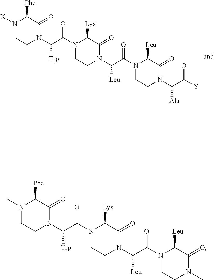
N1([X])CCN(C(C(=O)N2CCN(C(C(=O)N3CCN(C(C([Y])=O)[Ala])C(=O)C3[Leu])[Leu])C(=O)C2[Lys])[Trp])C(=O)C1[Phe].N1(C)CCN(C(C(=O)N2CCN(C(C(=O)N3CCN(C)C(=O)C3[Leu])[Leu])C(=O)C2[Lys])[Trp])C(=O)C1[Phe]
